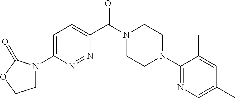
C1=C(C(N2CCN(C3=NC=C(C)C=C3C)CC2)=O)N=NC(N2CCOC2=O)=C1
